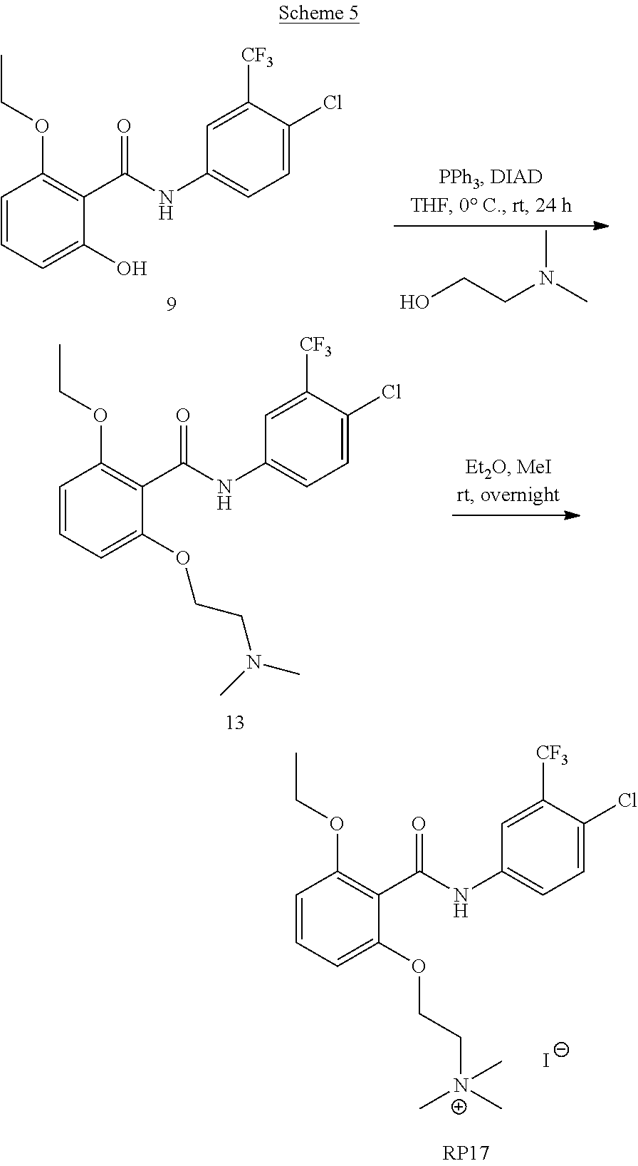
C1=CC=C(OCC[N+](C)(C)C)C(C(NC2=CC=C(Cl)C([CF3])=C2)=O)=C1OCC.[I-].C1=CC=C(O)C(C(NC2=CC=C(Cl)C([CF3])=C2)=O)=C1OCC.OCCN(C)C.C1=CC=C(OCCN(C)C)C(C(NC2=CC=C(Cl)C([CF3])=C2)=O)=C1OCC
